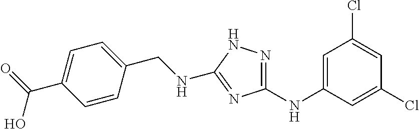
C1=C(NC2=NNC(NCC3=CC=C(C(=O)O)C=C3)=N2)C=C(Cl)C=C1Cl
